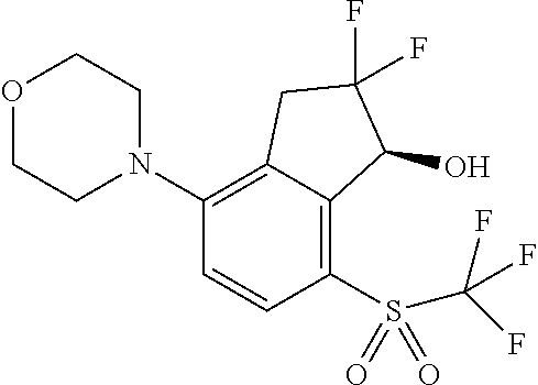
N1(C2=C3C(=C(S(C(F)(F)F)(=O)=O)C=C2)C(O)C(F)(F)C3)CCOCC1
